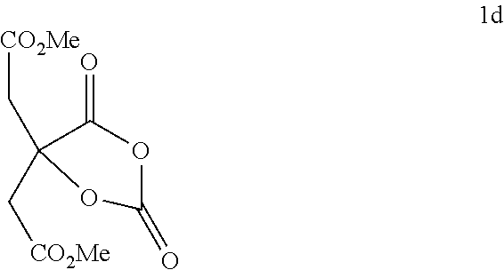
C1(C[CO2Me])(C[CO2Me])C(=O)OC(=O)O1
